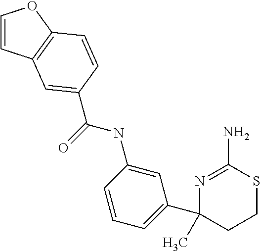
C1=CC2=C(O1)C=CC(C(=O)NC1=CC(C3(C)N=C(N)SCC3)=CC=C1)=C2
